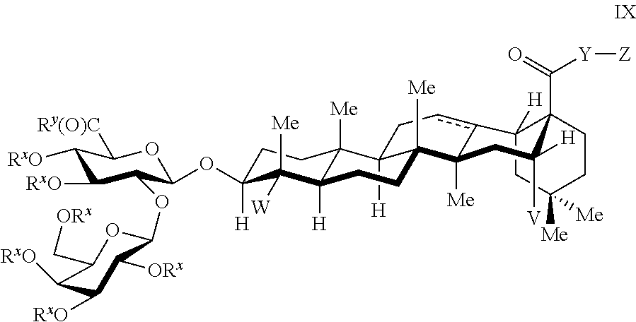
C1C2([H])c3cCC4([H])C5([Me])C([H])(C([Me])([W])C([H])(OC6C(OC7OC(C[ORx])C([RxO])C([RxO])C7[ORx])C([RxO])C([RxO])C([Ry(O)C])O6)CC5)CCC4([Me])C3([Me])CC([H])([V])C2(C([Y][Z])=O)CCC1([Me])[Me]
